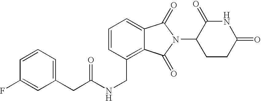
N(CC1=C2C(=CC=C1)C(=O)N(C1CCC(=O)NC1=O)C2=O)C(=O)CC1=CC=CC(F)=C1
